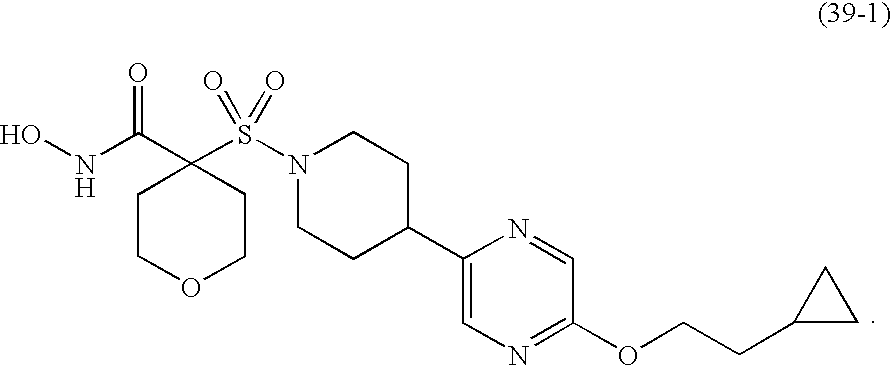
C1COCCC1(C(NO)=O)S(=O)(=O)N1CCC(C2=CN=C(OCCC3CC3)C=N2)CC1
